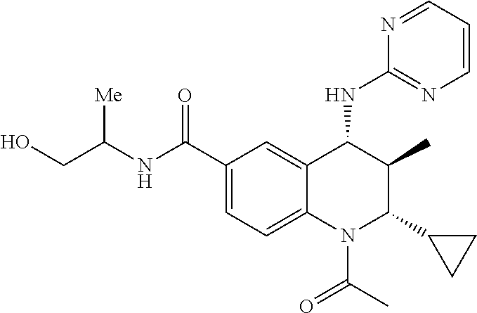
N1=CC=CN=C1NC1C(C)C(C2CC2)N(C(=O)C)C2=CC=C(C(NC(CO)[Me])=O)C=C12
